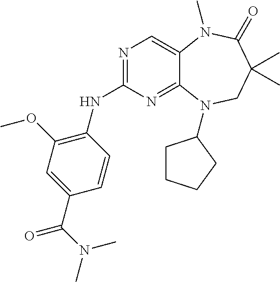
N1=C(NC2=C(OC)C=C(C(=O)N(C)C)C=C2)N=C2C(=C1)N(C)C(=O)C(C)(C)CN2C1CCCC1
